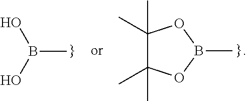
OB(O)C.C1(C)(C)C(C)(C)OB(C)O1
